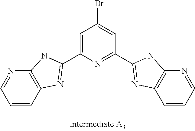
C1=CC2=C(N=C1)NC(C1=CC(Br)=CC(C3=NC4=C(N=CC=C4)N3)=N1)=N2
